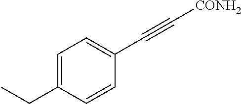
C1=C(CC)C=CC(C#C[CONH2])=C1
